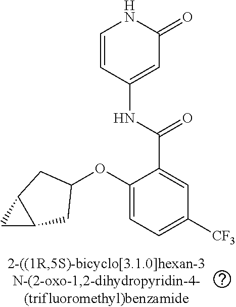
O(C1=CC=C([CF3])C=C1C(=O)NC1=CC(=O)NC=C1)C1CC2C(C1)C2
